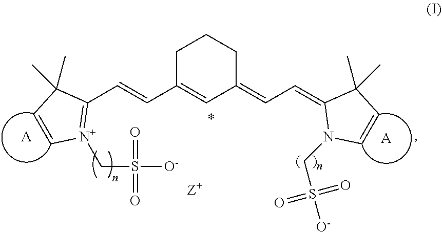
C1C(C=CC2=[N+](CS([O-])(=O)=O)C=CC2(C)C)=CC(=CC=C2N(CS(=O)(=O)[O-])C=CC2(C)C)CC1.[A].[A]
